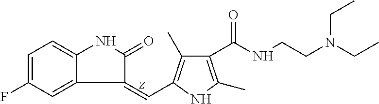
C1=C2C(=CC(F)=C1)C(=CC1=C(C)C(C(NCCN(CC)CC)=O)=C(C)N1)C(=O)N2.[Z]
